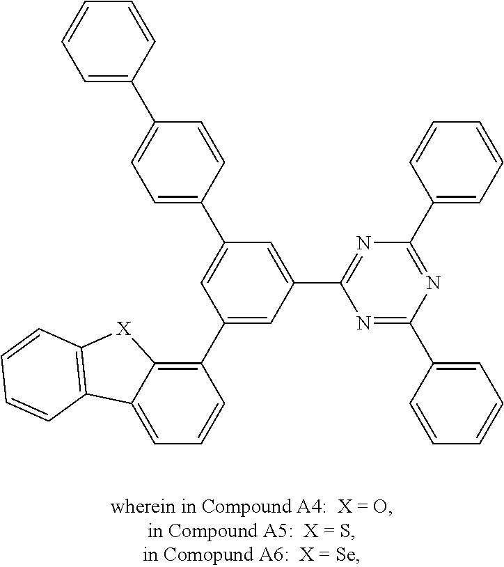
C1=C2C(=C(C3=CC(C4=NC(C5=CC=CC=C5)=NC(C5=CC=CC=C5)=N4)=CC(C4=CC=C(C5=CC=CC=C5)C=C4)=C3)C=C1)[X]C1=C2C=CC=C1
